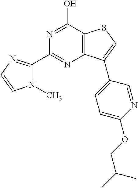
N1(C)C(C2=NC3=C(C(O)=N2)SC=C3C2=CC=C(OCC(C)C)N=C2)=NC=C1
